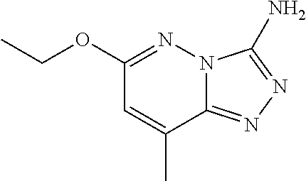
C1(OCC)=NN2C(=NN=C2N)C(C)=C1
